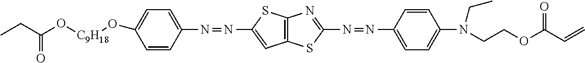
CCC(=O)O[C9H18]OC1=CC=C(N=NC2=CC3=C(S2)N=C(N=NC2=CC=C(N(CCOC(C=C)=O)CC)C=C2)S3)C=C1
